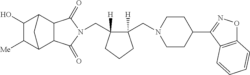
C(C1([H])C(CN2CCC(C3=NOC4=C3C=CC=C4)CC2)([H])CCC1)N1C(=O)C2C3C([Me])C(O)C(C2C1=O)C3
